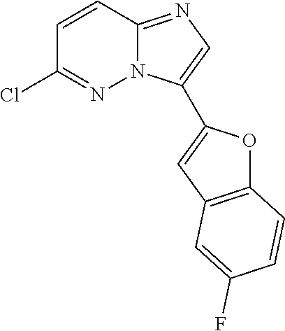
C1=CC2=NC=C(C3=CC4=C(O3)C=CC(F)=C4)N2N=C1Cl
